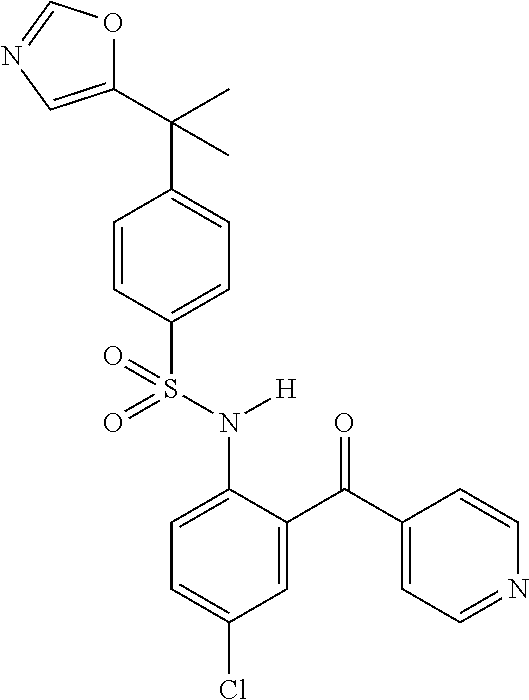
C1=C(N(S(C2=CC=C(C(C3=CN=CO3)(C)C)C=C2)(=O)=O)[H])C(C(C2=CC=NC=C2)=O)=CC(Cl)=C1
